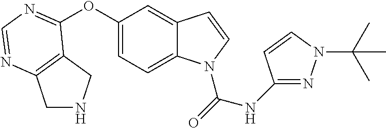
C12=C(N=CN=C1OC1=CC=C3C(=C1)C=CN3C(=O)NC1=NN(C(C)(C)C)C=C1)CNC2
